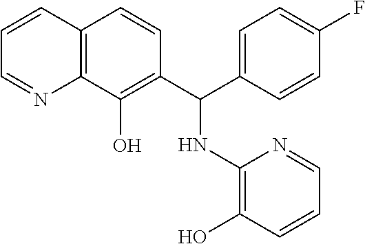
C1=CC2=C(N=C1)C(O)=C(C(C1=CC=C(F)C=C1)NC1=C(O)C=CC=N1)C=C2
